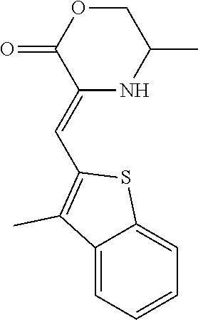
C1(=CC2=C(C)C3=CC=CC=C3S2)NC(C)COC1=O
